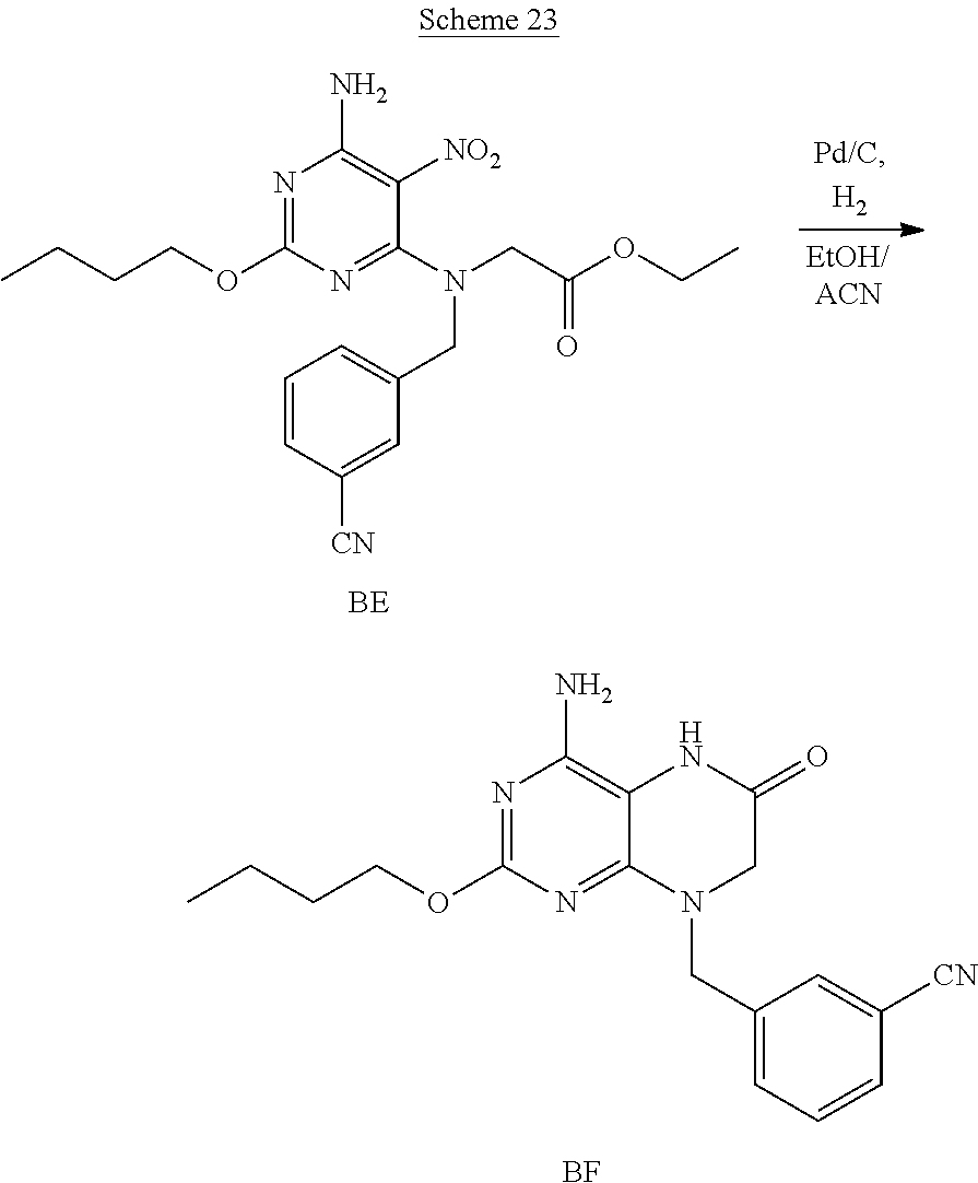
CCCCOC1=NC(N)=C([NO2])C(N(CC(OCC)=O)CC2=CC=CC([CN])=C2)=N1.CCCCOC1=NC(N)=C2C(=N1)N(CC1=CC=CC([CN])=C1)CC(=O)N2.[BF]
